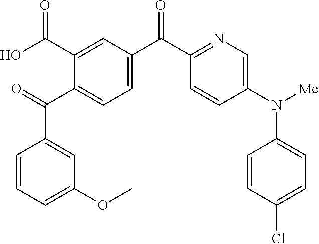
C1=CC=C(OC)C=C1C(=O)C1=CC=C(C(=O)C2=NC=C(N(C3=CC=C(Cl)C=C3)[Me])C=C2)C=C1C(O)=O
